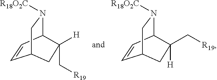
C1=CC2N([R18O2C])CC1CC2([H])C[R19].C1=CC2N([R18O2C])CC1CC2(C[R19])[H]
